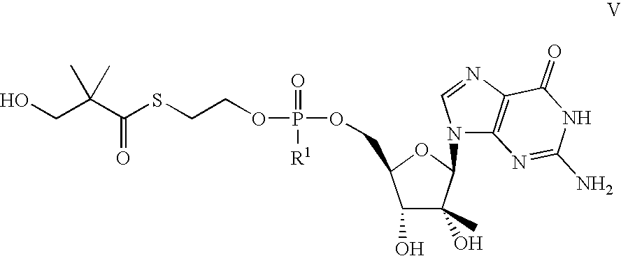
C1(O)C(O)(C)C(N2C3=C(N=C2)C(=O)NC(N)=N3)OC1COP(=O)([R1])OCCSC(C(CO)(C)C)=O
